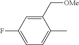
C1(C[OMe])=CC(F)=CC=C1C
